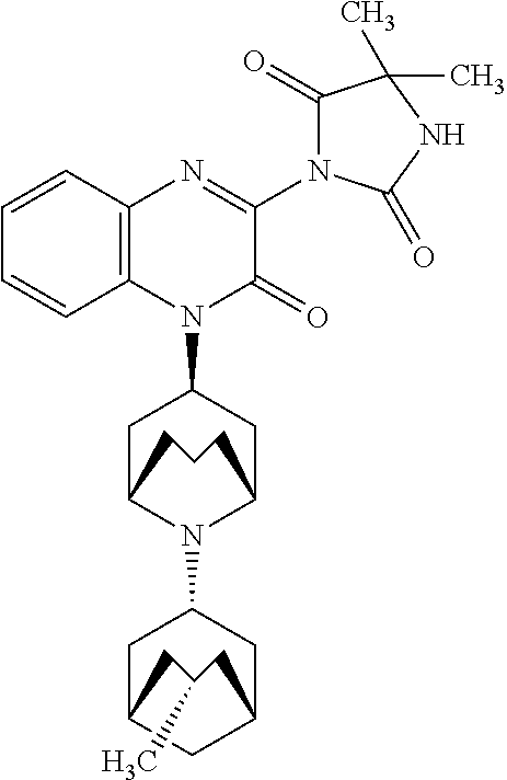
C1C2CCCC(CC1N1C(=O)C(N3C(=O)C(C)(C)NC3=O)=NC3=C1C=CC=C3)N2C1CC2CC(C1)CC(C)C2
